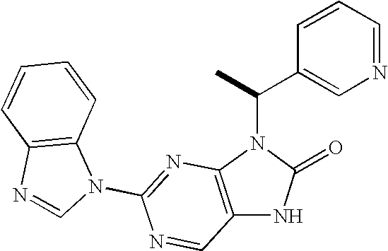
C12=C(N(C(C3=CN=CC=C3)C)C(=O)N1)N=C(N1C3=C(N=C1)C=CC=C3)N=C2
